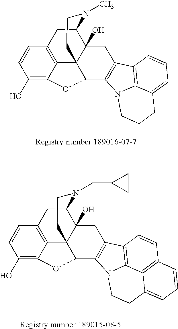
C1(O)=C2C3=C(C=C1)CC1C4(O)C3(C(C3=C(C4)C4=C5N3CCCC5=CC=C4)O2)CCN1C.C1(O)=C2C3=C(C=C1)CC1C4(O)C3(C(C3=C(C4)C4=C5N3CCC3=CC=CC(=C53)C=C4)O2)CCN1CC1CC1
